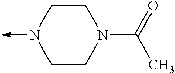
C1N(->C)CCN(C(C)=O)C1
